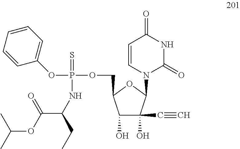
C1=CN(C2C(C#C)(O)C(O)C(COP(OC3=CC=CC=C3)(=S)NC(CC)C(OC(C)C)=O)O2)C(=O)NC1=O
